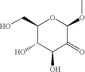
C1(CO)C(O)C(O)C(=O)C(OC)O1
